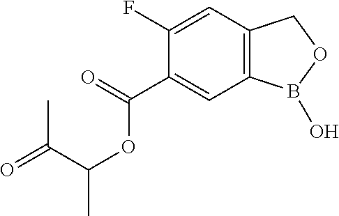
C12=C(C=C(F)C(C(=O)OC(C)C(=O)C)=C1)COB2O
